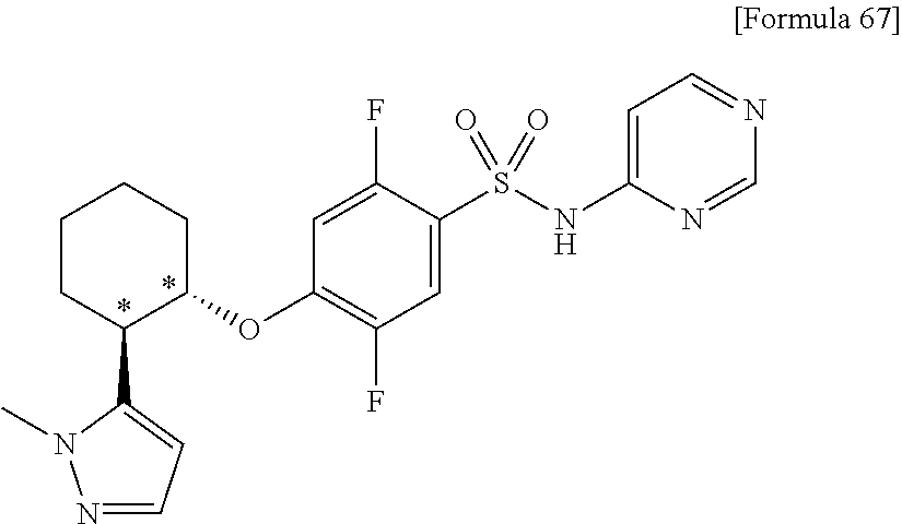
N1=CC=C(C2C(OC3=C(F)C=C(S(=O)(=O)NC4=CC=NC=N4)C(F)=C3)CCCC2)N1C
